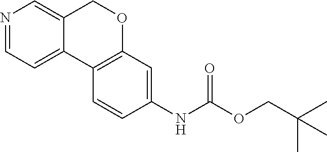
C12=CC=NC=C1COC1=C2C=CC(NC(OCC(C)(C)C)=O)=C1
